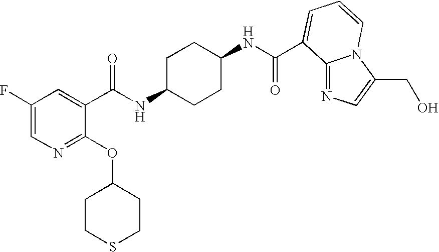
C1CC(NC(=O)C2=CC(F)=CN=C2OC2CCSCC2)CCC1NC(=O)C1=CC=CN2C1=NC=C2CO
